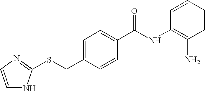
S(CC1=CC=C(C(NC2=C(N)C=CC=C2)=O)C=C1)C1=NC=CN1
